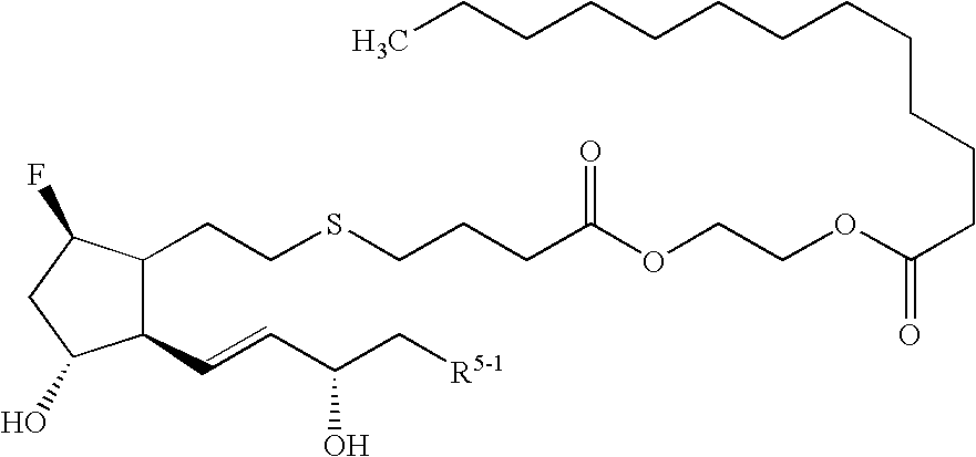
C1(CCSCCCC(OCCOC(CCCCCCCCCCCC)=O)=O)C(C=CC(C[R5-1])O)C(O)CC1F
